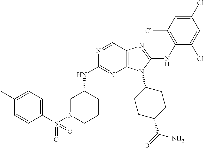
N1=CC2=C(N=C1NC1CN(S(C3=CC=C(C)C=C3)(=O)=O)CCC1)N(C1CCC(C(=O)N)CC1)C(NC1=C(Cl)C=C(Cl)C=C1Cl)=N2
